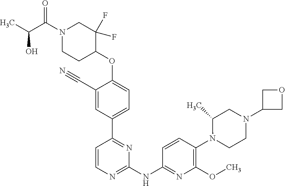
C1(C#N)=CC(C2=NC(NC3=NC(OC)=C(N4CCN(C5COC5)CC4C)C=C3)=NC=C2)=CC=C1OC1C(F)(F)CN(C(C(C)O)=O)CC1
